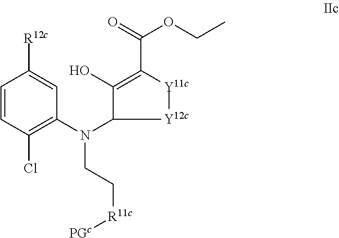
C1=C([R12c])C=CC(Cl)=C1N(C1[Y12c][Y11c]C(C(OCC)=O)=C1O)CC[R11c][PGc]
